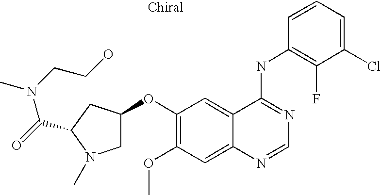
C1(Cl)=CC=CC(NC2=NC=NC3=CC(OC)=C(OC4CN(C)C(C(=O)N(C)CCO)C4)C=C23)=C1F
